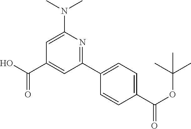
C1=C(N(C)C)N=C(C2=CC=C(C(OC(C)(C)C)=O)C=C2)C=C1C(O)=O
